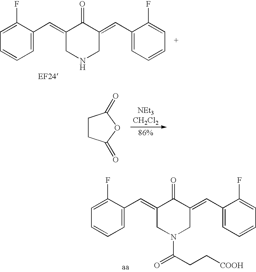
C1=C(C=C2C(=O)C(=CC3=CC=CC=C3F)CNC2)C(F)=CC=C1.C1CC(=O)OC1=O.C1=C(C=C2C(=O)C(=CC3=CC=CC=C3F)CN(C(CC[COOH])=O)C2)C(F)=CC=C1
